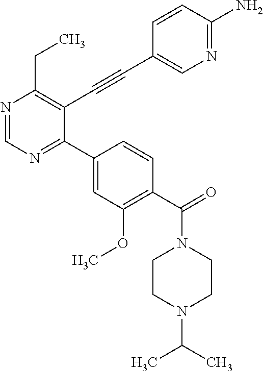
N1=CN=C(C2=CC(OC)=C(C(=O)N3CCN(C(C)C)CC3)C=C2)C(C#CC2=CN=C(N)C=C2)=C1CC
